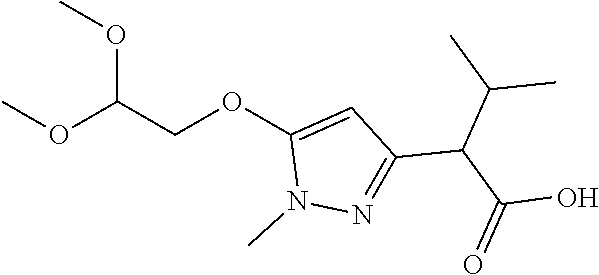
C1(OCC(OC)OC)=CC(C(C(C)C)C(O)=O)=NN1C
